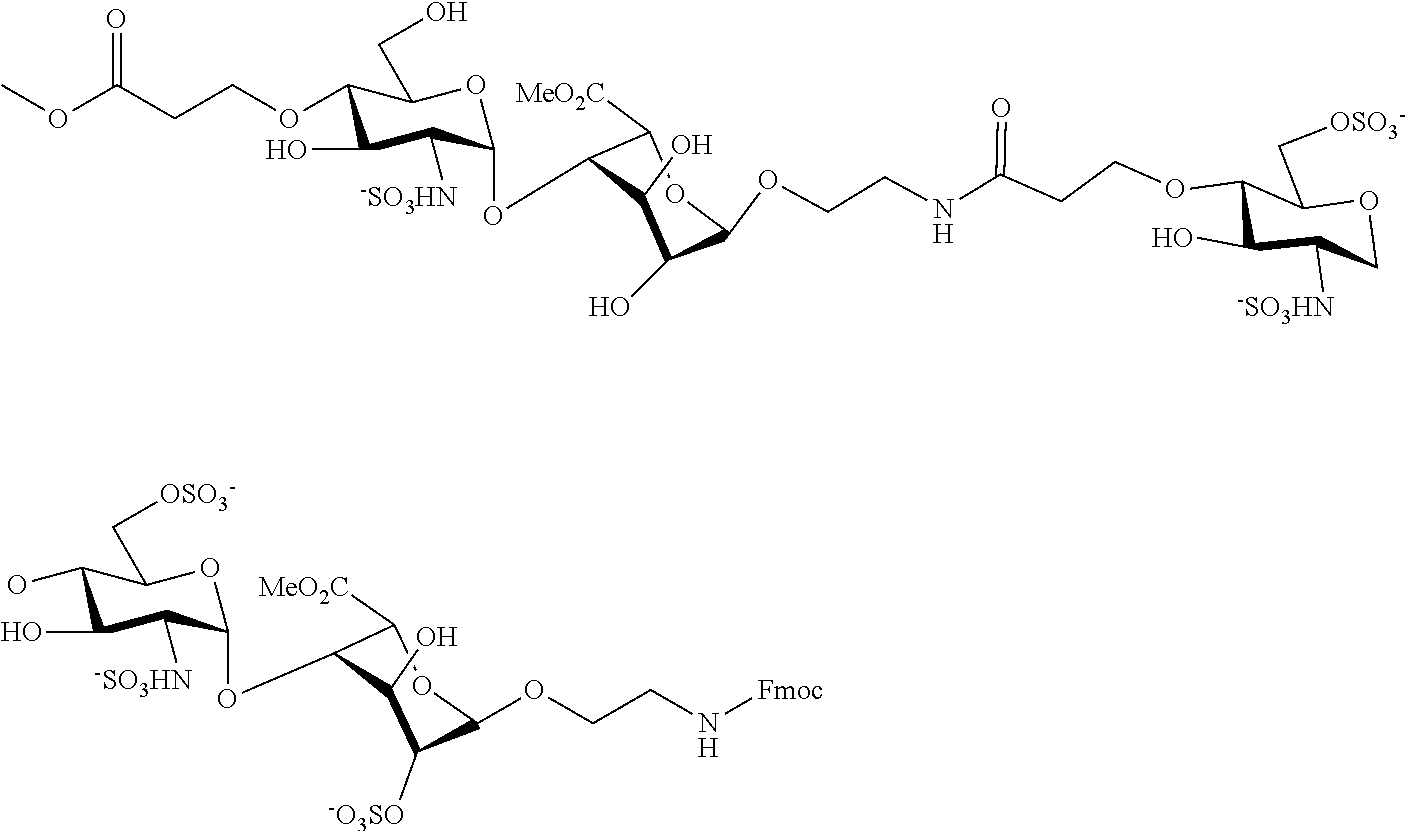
OC1C(O)C([-SO3HN])C(OC2C([MeO2C])OC(OCCN[Fmoc])C([-O3SO])C2O)OC1C[OSO3-].O(C(CCOC1C(O)C([-SO3HN])C(OC2C([MeO2C])OC(OCCNC(CCOC3C(O)C([-SO3HN])COC3C[OSO3-])=O)C(O)C2O)OC1CO)=O)C
